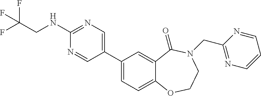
C1(C2=CC=C3C(=C2)C(=O)N(CC2=NC=CC=N2)CCO3)=CN=C(NCC(F)(F)F)N=C1
